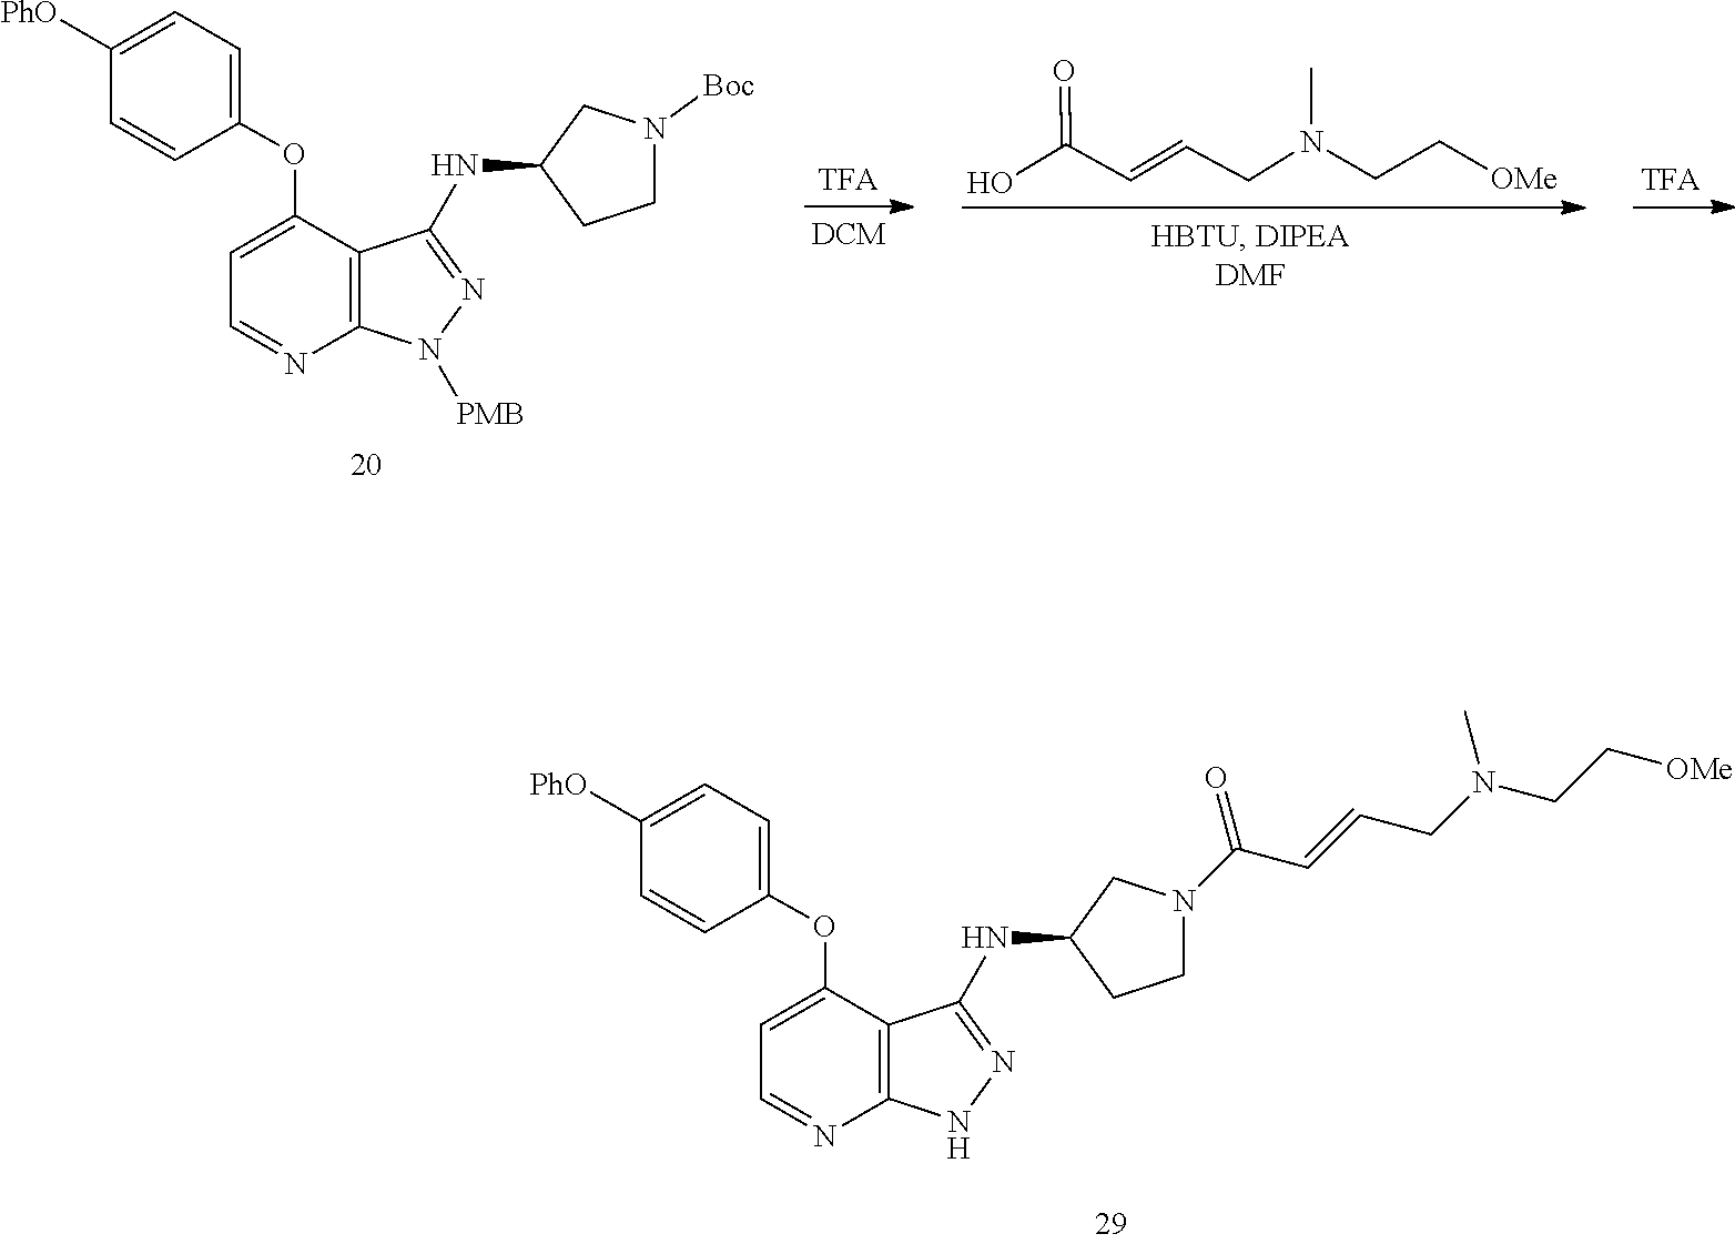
C1([PhO])=CC=C(OC2=CC=NC3=C2C(NC2CCN(C(C=CCN(CC[OMe])C)=O)C2)=NN3)C=C1.C(C=CCN(CC[OMe])C)(=O)O.C1([PhO])=CC=C(OC2=CC=NC3=C2C(NC2CCN([Boc])C2)=NN3[PMB])C=C1
